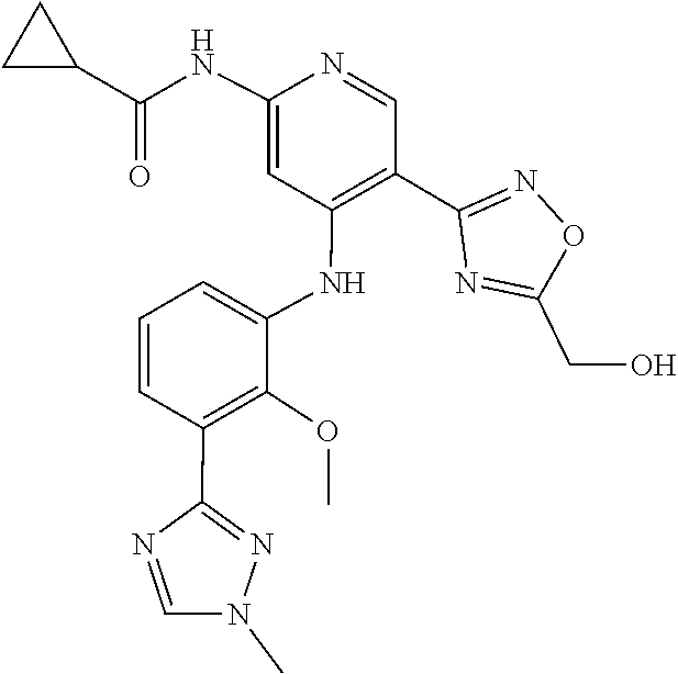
CN1C=NC(C2=C(OC)C(NC3=C(C4=NOC(CO)=N4)C=NC(NC(C4CC4)=O)=C3)=CC=C2)=N1
